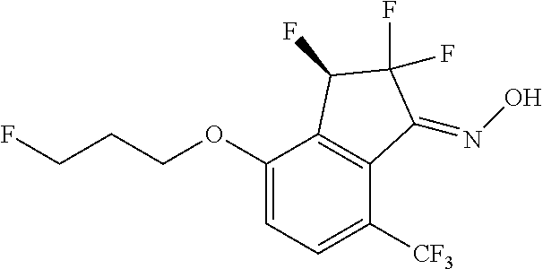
C1(OCCCF)=CC=C([CF3])C2=C1C(F)C(F)(F)C2=NO
